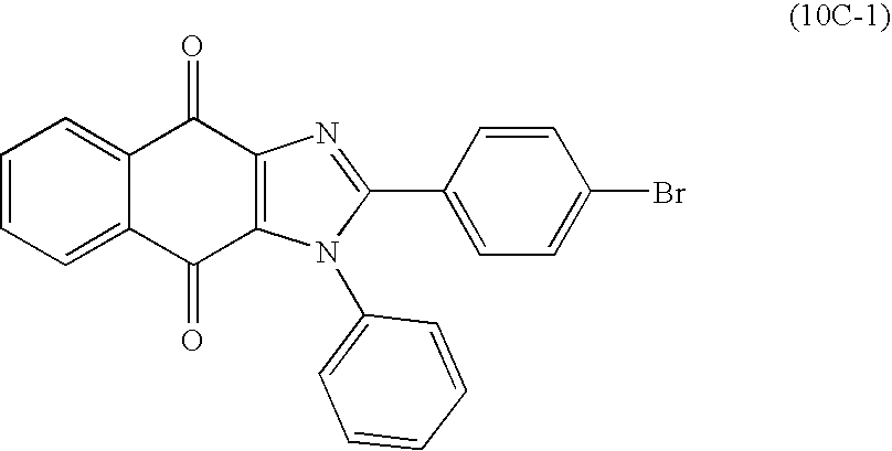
C1=CC=C2C(=C1)C(=O)C1=C(C2=O)N(C2=CC=CC=C2)C(C2=CC=C(Br)C=C2)=N1
